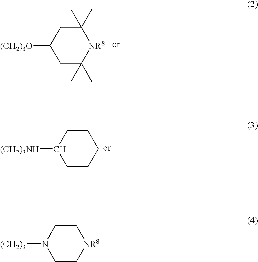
[(CH2)3O]C1CC(C)(C)[NR8]C(C)(C)C1.C1([(CH2)3NH])CCCCC1.N1([(CH2)3])CC[NR8]CC1
